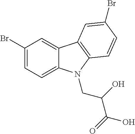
C1(Br)=CC=C2C(=C1)C1=C(N2CC(C(O)=O)O)C=CC(Br)=C1
